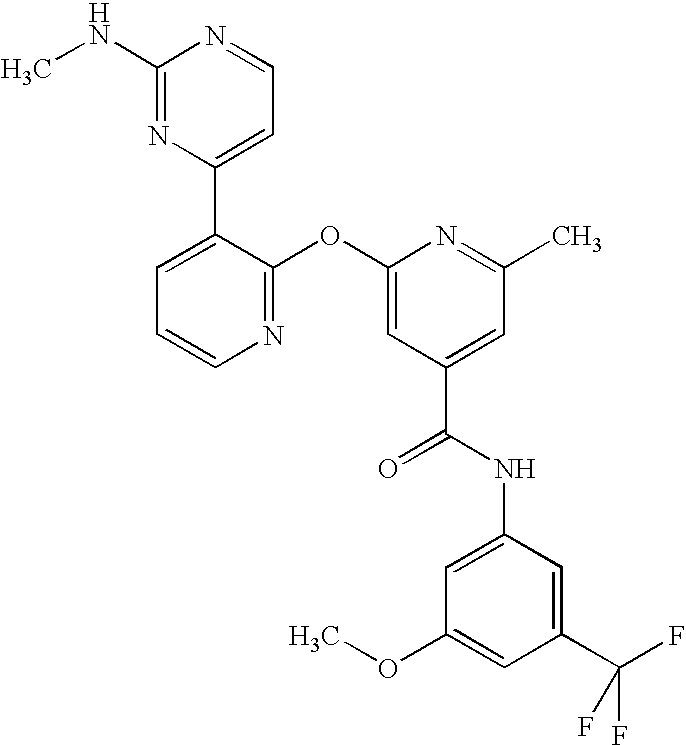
N1=C(OC2=CC(C(NC3=CC(OC)=CC(C(F)(F)F)=C3)=O)=CC(C)=N2)C(C2=CC=NC(NC)=N2)=CC=C1
